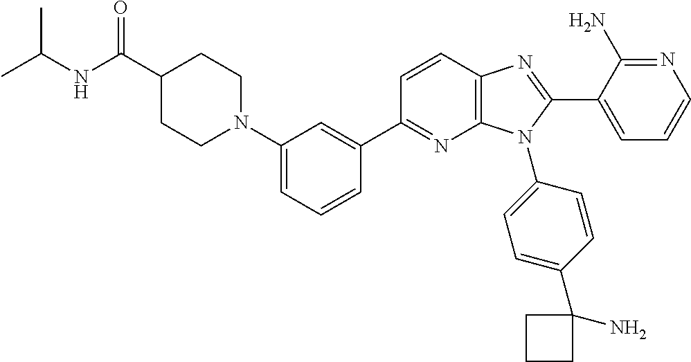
C12=C(C=CC(C3=CC(N4CCC(C(NC(C)C)=O)CC4)=CC=C3)=N1)N=C(C1=CC=CN=C1N)N2C1=CC=C(C2(N)CCC2)C=C1
